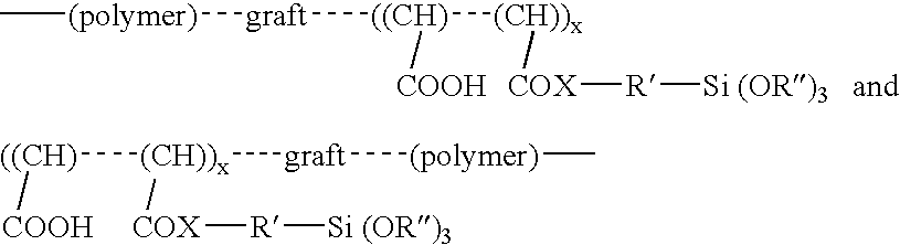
C[(polymer)][graft][((CH)]([(CH))x][COX][R][Si (OR)3])[COOH].[(CH))x]([((CH)][COOH])([graft][(polymer)]C)[COX][R][Si (OR)3]
